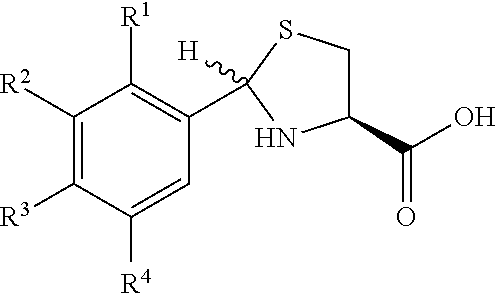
C1([R2])=C([R3])C([R4])=CC(C2([H])SCC(C(O)=O)N2)=C1[R1]
